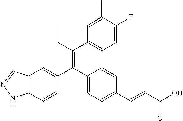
C12=C(C=CC(C(C3=CC=C(C=CC(O)=O)C=C3)=C(CC)C3=CC=C(F)C(C)=C3)=C1)NN=C2
